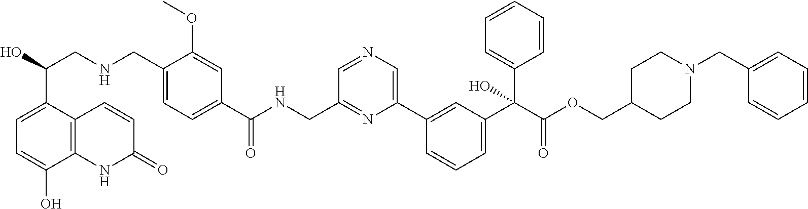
N(C(C1=CC=C(CNCC(O)C2=CC=C(O)C3=C2C=CC(=O)N3)C(OC)=C1)=O)CC1=NC(C2=CC(C(C(OCC3CCN(CC4=CC=CC=C4)CC3)=O)(C3=CC=CC=C3)O)=CC=C2)=CN=C1
